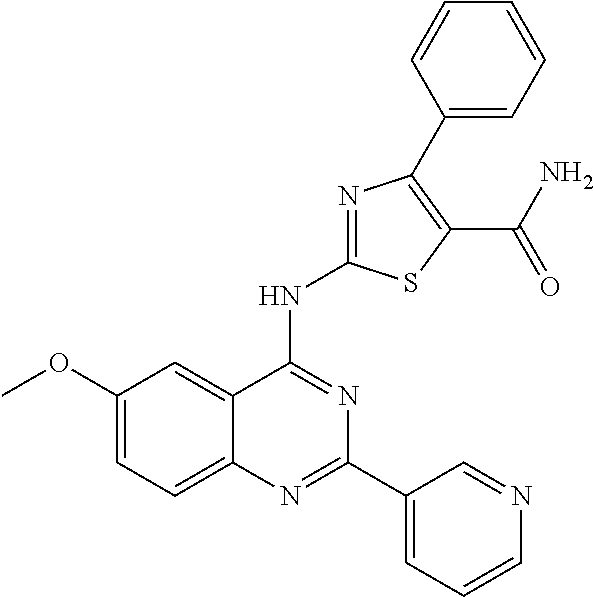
C12=CC=C(OC)C=C1C(NC1=NC(C3=CC=CC=C3)=C(C(N)=O)S1)=NC(C1=CC=CN=C1)=N2
